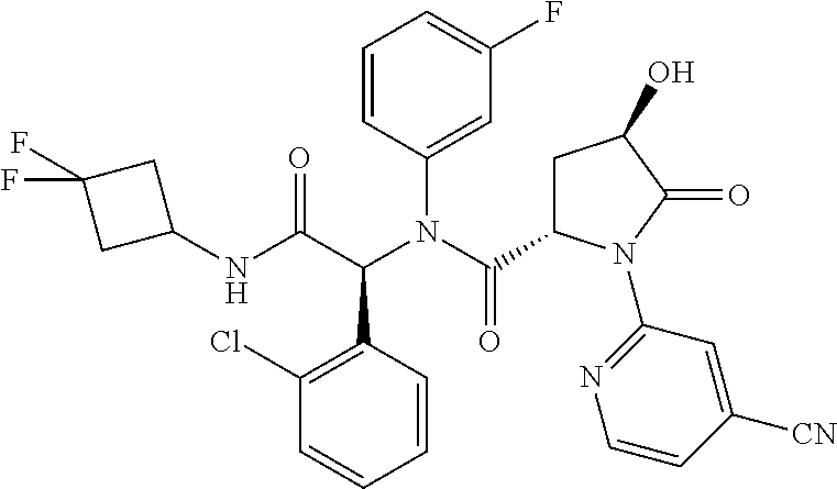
C1(Cl)=C(C(C(NC2CC(F)(F)C2)=O)N(C(C2CC(O)C(=O)N2C2=NC=CC([CN])=C2)=O)C2=CC(F)=CC=C2)C=CC=C1
